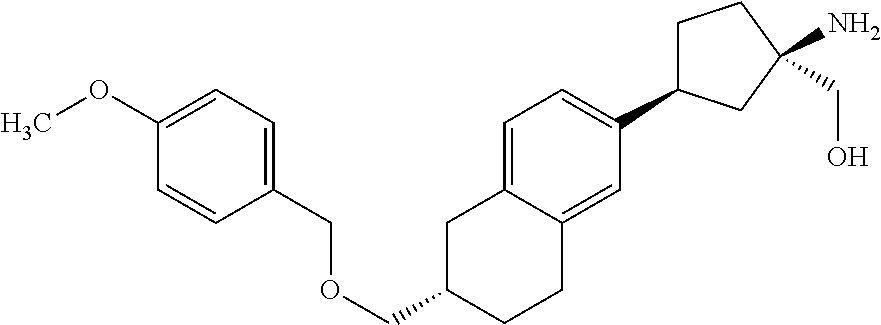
C1=C2C(=CC(C3CCC(CO)(N)C3)=C1)CCC(COCC1=CC=C(OC)C=C1)C2
